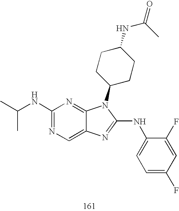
N(C1=NC=C2C(=N1)N(C1CCC(NC(=O)C)CC1)C(NC1=CC=C(F)C=C1F)=N2)C(C)C
